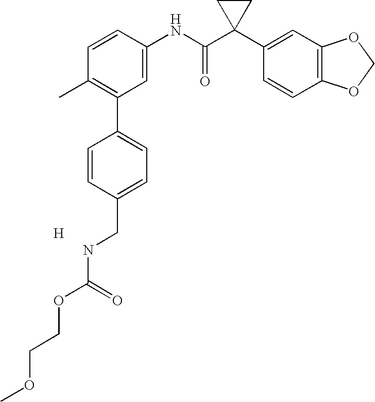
C1=CC(NC(C2(C3=CC4=C(C=C3)OCO4)CC2)=O)=CC(C2=CC=C(CNC(OCCOC)=O)C=C2)=C1C.[H]
